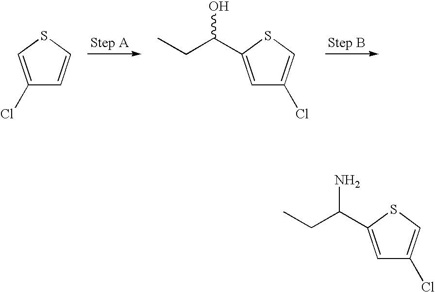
C1(Cl)=CSC=C1.C1=C(C(CC)O)SC=C1Cl.C1=C(C(CC)N)SC=C1Cl
